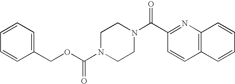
O(C(N1CCN(C(C2=NC3=C(C=C2)C=CC=C3)=O)CC1)=O)CC1=CC=CC=C1
